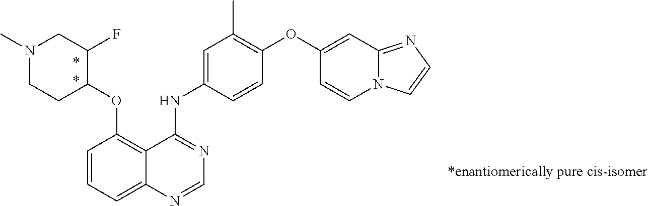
N1(C)CCC(OC2=C3C(=CC=C2)N=CN=C3NC2=CC(C)=C(OC3=CC4=NC=CN4C=C3)C=C2)C(F)C1
